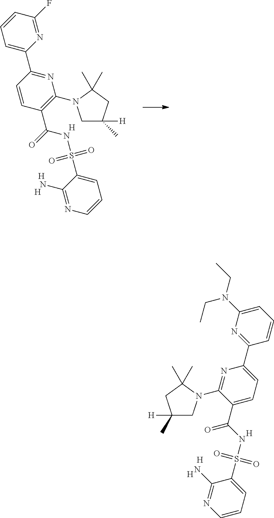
O=S(C1=CC=CN=C1N)(=O)NC(C1=C(N2CC([H])(C)CC2(C)C)N=C(C2=CC=CC(F)=N2)C=C1)=O.[H].[H].[H].[H]C1(C)CC(C)(C)N(C2=NC(C3=NC(N(CC)CC)=CC=C3)=CC=C2C(NS(=O)(C2=CC=CN=C2N)=O)=O)C1.[H].[H].[H]
